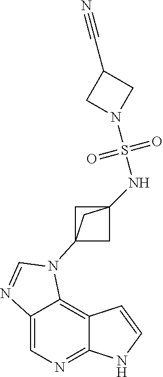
C1=C2C(=C3C(=N1)NC=C3)N(C13CC(NS(N4CC(C#N)C4)(=O)=O)(C1)C3)C=N2
